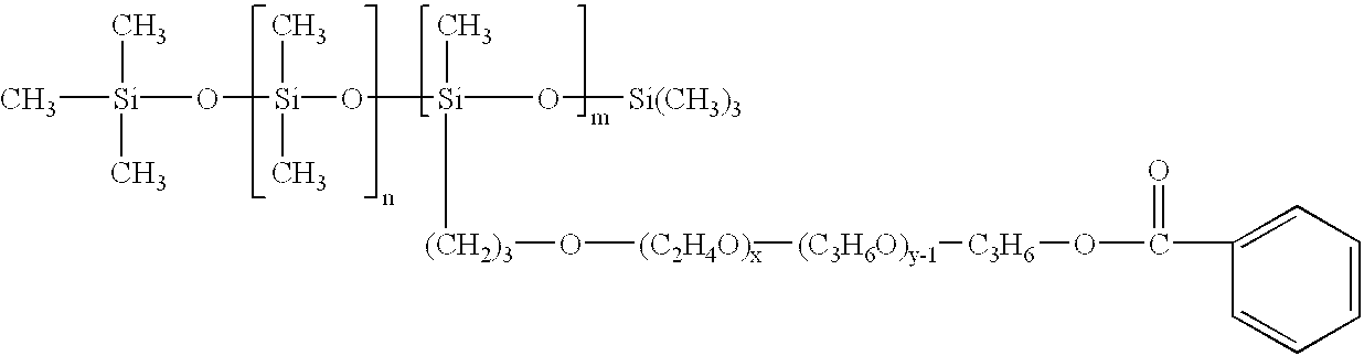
C[Si](O[Si](C)(C)O[Si](O[Si(CH3)3])([(CH2)3]O[(C2H4O)x][(C3H6O)y-1][C3H6]OC(C1=CC=CC=C1)=O)C)(C)C
